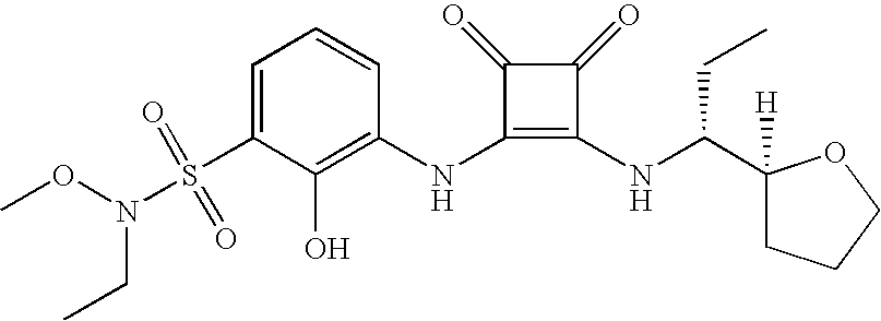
O(N(S(C1=CC=CC(NC2=C(NC(C3([H])CCCO3)CC)C(=O)C2=O)=C1O)(=O)=O)CC)C
